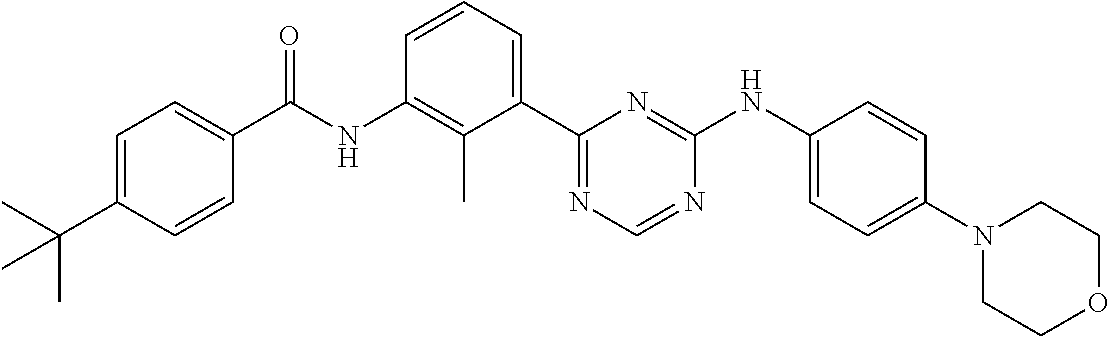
N(C1=C(C)C(C2=NC=NC(NC3=CC=C(N4CCOCC4)C=C3)=N2)=CC=C1)C(=O)C1=CC=C(C(C)(C)C)C=C1
